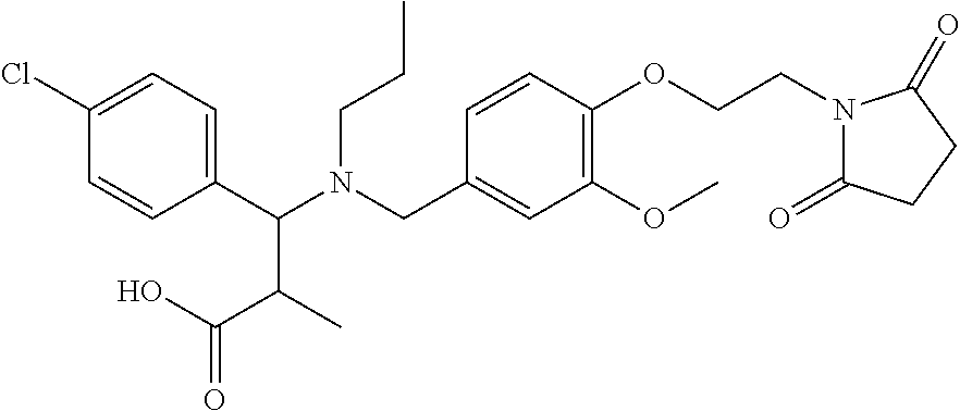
C1(C(N(CC2=CC(OC)=C(OCCN3C(=O)CCC3=O)C=C2)CCC)C(C(O)=O)C)=CC=C(Cl)C=C1
